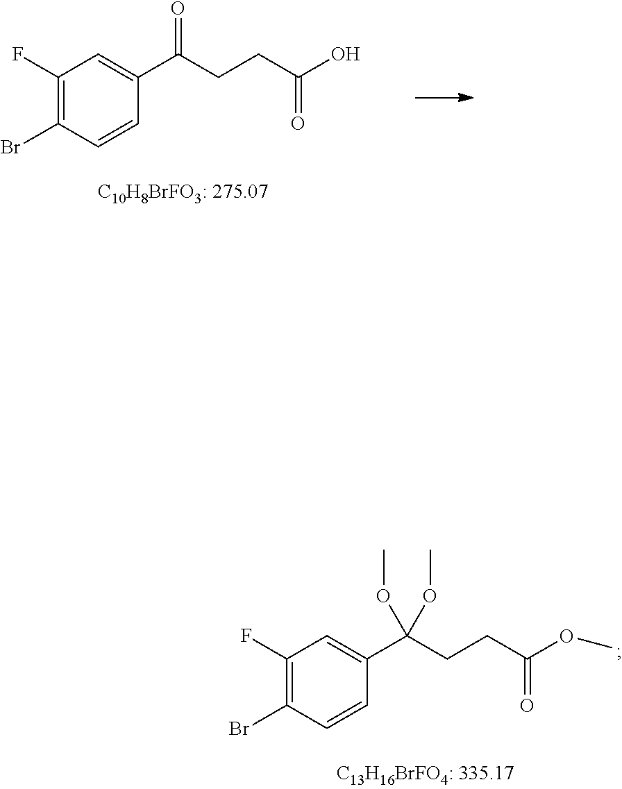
C1(F)=C(Br)C=CC(C(CCC(O)=O)=O)=C1.C1(F)=C(Br)C=CC(C(CCC(OC)=O)(OC)OC)=C1
